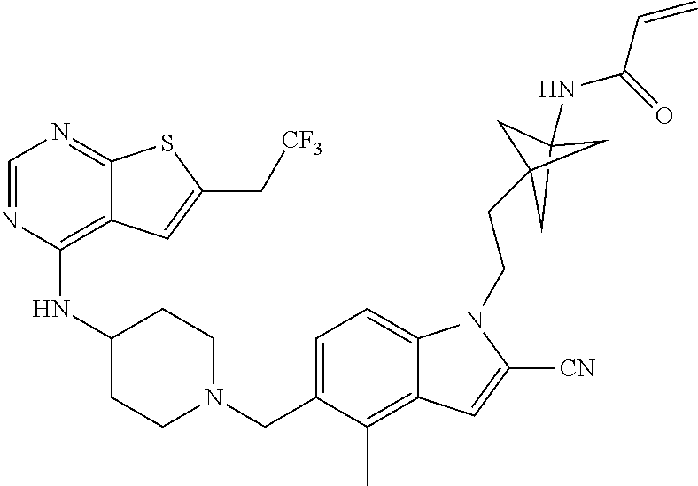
C1=NC(NC2CCN(CC3=CC=C4C(=C3C)C=C([CN])N4CCC34CC(NC(=O)C=C)(C3)C4)CC2)=C2C(=N1)SC(C[CF3])=C2
